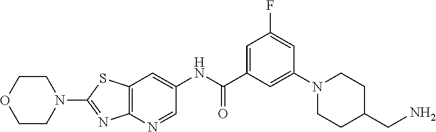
C1=NC2=C(C=C1NC(C1=CC(F)=CC(N3CCC(CN)CC3)=C1)=O)SC(N1CCOCC1)=N2
